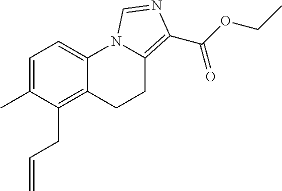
C1=C(C)C(CC=C)=C2C(=C1)N1C(=C(C(OCC)=O)N=C1)CC2
